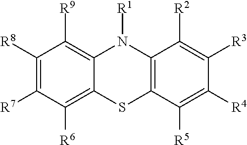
C1([R8])=C([R7])C([R6])=C2C(=C1[R9])N([R1])C1=C(S2)C([R5])=C([R4])C([R3])=C1[R2]
